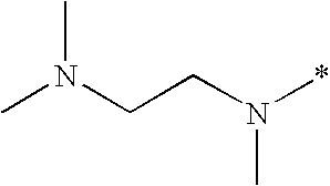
C(CN(C)*)N(C)C
